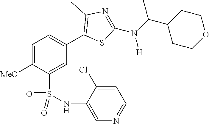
C1=C([MeO])C(S(NC2=CN=CC=C2Cl)(=O)=O)=CC(C2=C(C)N=C(N(C(C3CCOCC3)C)[H])S2)=C1
